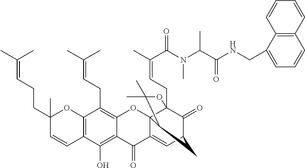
C12=C(C=CC(CCC=C(C)C)(C)O1)C(O)=C1C(=C2CC=C(C)C)OC23C4(CC=C(C)C(N(C(C(NCC5=CC=CC6=C5C=CC=C6)=O)C)C)=O)C(=O)C(CC2C(C)(C)O4)C=C3C1=O
